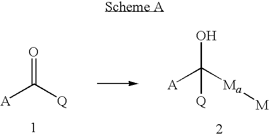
[A]C([Q])=O.[A]C([Ma][M])(O)[Q]
